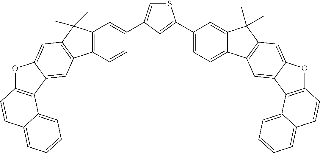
S1C=C(C2=CC3=C(C=C2)C2=C(C3(C)C)C=C3C(=C2)C2=C(O3)C=CC3=CC=CC=C23)C=C1C1=CC=C2C(=C1)C(C)(C)C1=C2C=C2C(=C1)OC1=C2C2=CC=CC=C2C=C1
